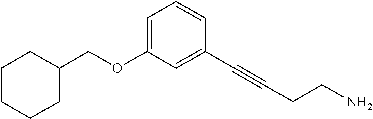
O(C1=CC=CC(C#CCCN)=C1)CC1CCCCC1
